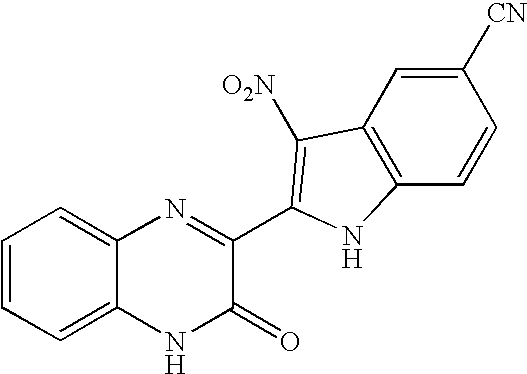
C1=C2C(=CC=C1)N=C(C1=C([O2N])C3=C(C=CC([CN])=C3)N1)C(=O)N2
